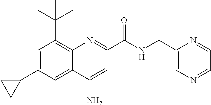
C1=C(C2CC2)C=C2C(=C1C(C)(C)C)N=C(C(=O)NCC1=CN=CC=N1)C=C2N
